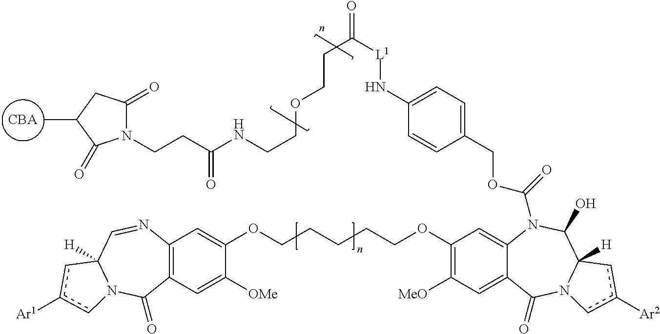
[CBA].C1(OCCCCCOC2=CC3=C(C=C2[OMe])C(=O)N2C([H])(C=N3)cc([Ar1])c2)=C([MeO])C=C2C(=C1)N(C(=O)OCC1=CC=C(N[L1]C(=O)CCOCCNC(CCN3C(=O)CC(C)C3=O)=O)C=C1)C(O)C1([H])N(C2=O)cc([Ar2])c1
